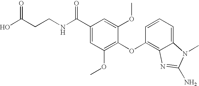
OC(CCNC(C1=CC(OC)=C(OC2=C3C(=CC=C2)N(C)C(N)=N3)C(OC)=C1)=O)=O
